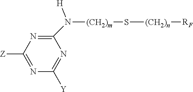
C1(N([(CH2)m]S[(CH2)n][RF])[H])=NC([Z])=NC([Y])=N1
